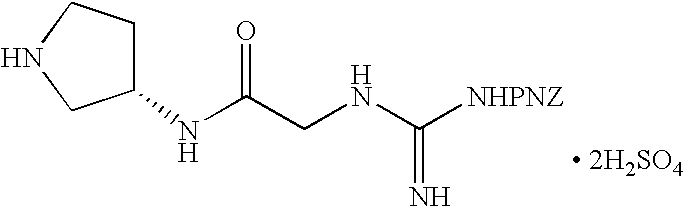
C1(NC(CNC([NHPNZ])=N)=O)CCNC1
